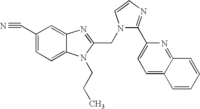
C1(C#N)=CC=C2C(=C1)N=C(CN1C(C3=CC=C4C(=N3)C=CC=C4)=NC=C1)N2CCC
